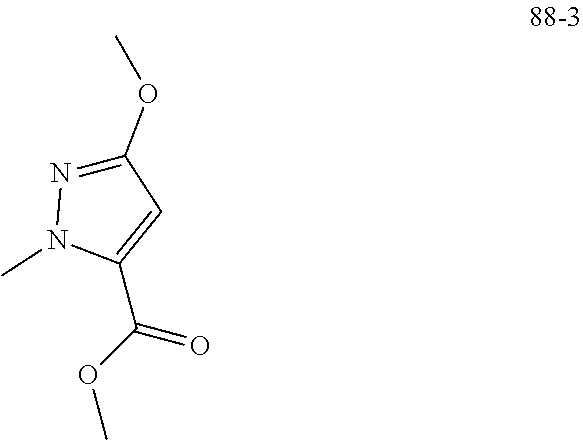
C1(C(OC)=O)=CC(OC)=NN1C
